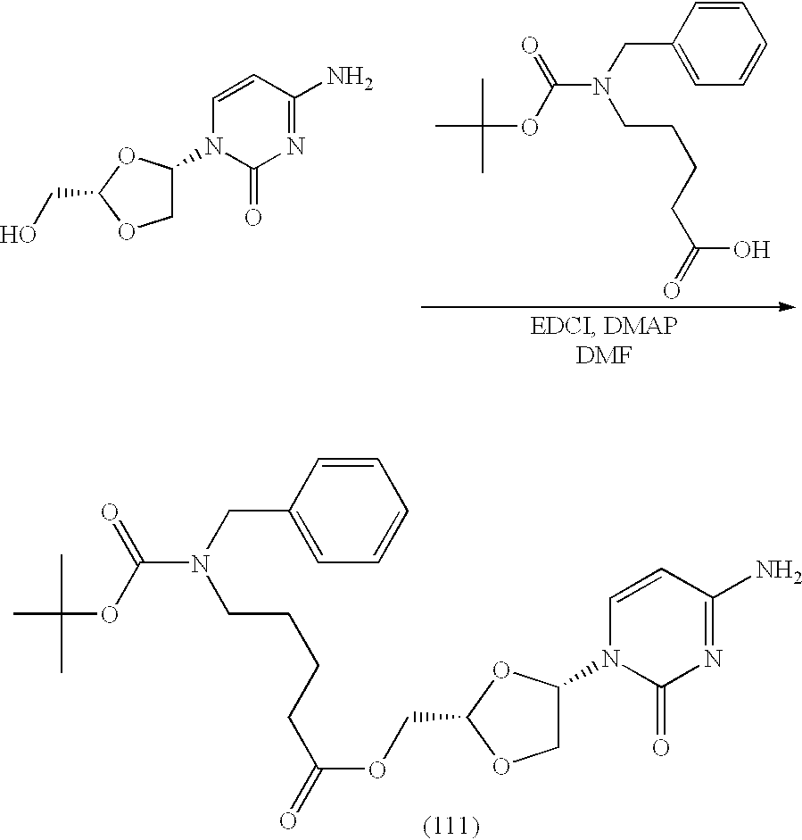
C(C1OCC(N2C(=O)N=C(N)C=C2)O1)O.CC(OC(N(CCCCC(=O)O)CC1=CC=CC=C1)=O)(C)C.CC(OC(N(CCCCC(=O)OCC1OCC(N2C(=O)N=C(N)C=C2)O1)CC1=CC=CC=C1)=O)(C)C
